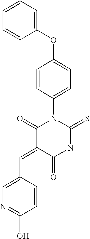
C1=CC=CC(OC2=CC=C(N3C(=O)C(=CC4=CN=C(O)C=C4)C(=O)NC3=S)C=C2)=C1
